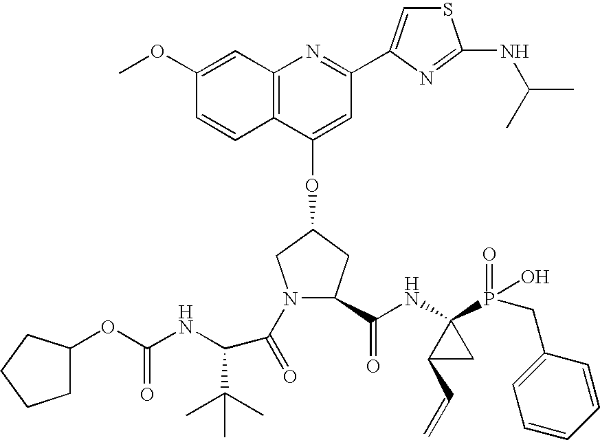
C12=C(C(OC3CN(C(=O)C(C(C)(C)C)NC(OC4CCCC4)=O)C(C(NC4(P(=O)(O)CC5=CC=CC=C5)C(C=C)C4)=O)C3)=CC(C3=CSC(NC(C)C)=N3)=N1)C=CC(OC)=C2
